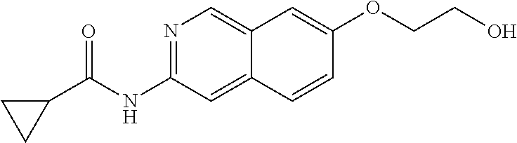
N1=C(NC(C2CC2)=O)C=C2C(=C1)C=C(OCCO)C=C2
